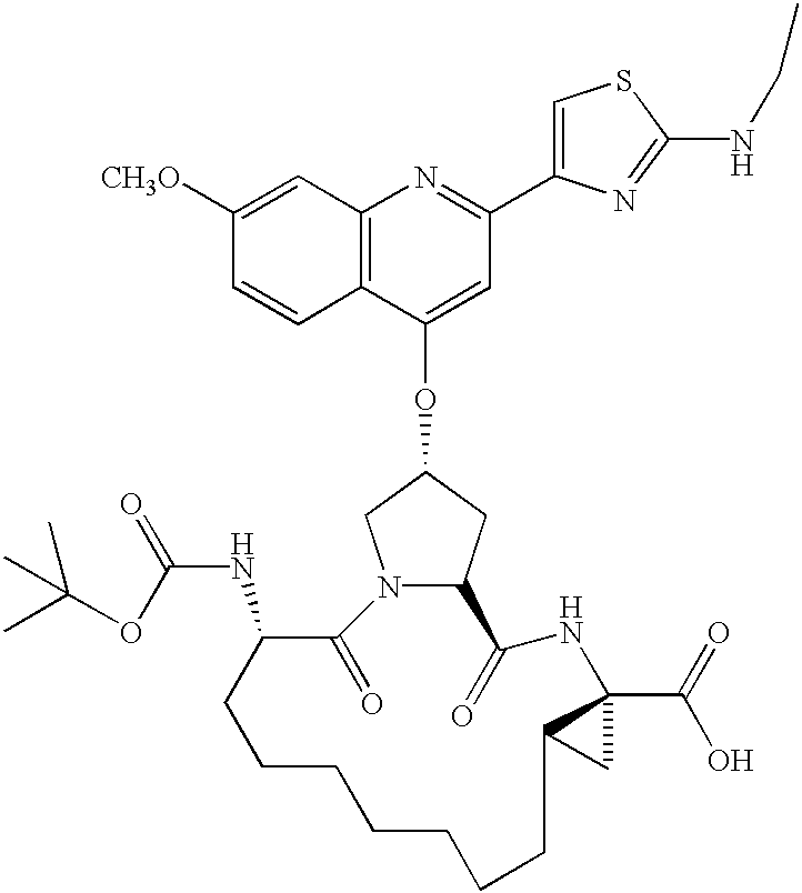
C1([CH3O])=CC2=C(C=C1)C(OC1CN3C(C1)C(=O)NC1(C(=O)O)CC1CCCCCCCC(NC(OC(C)(C)C)=O)C3=O)=CC(C1=CSC(NCC)=N1)=N2
